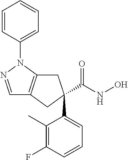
C1=NN(C2=CC=CC=C2)C2=C1CC(C(NO)=O)(C1=CC=CC(F)=C1C)C2
